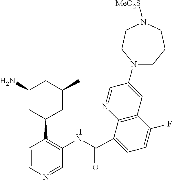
C1(N)CC(C2=C(NC(C3=CC=C(F)C4=C3N=CC(N3CCCN([MeO2S])CC3)=C4)=O)C=NC=C2)CC(C)C1
